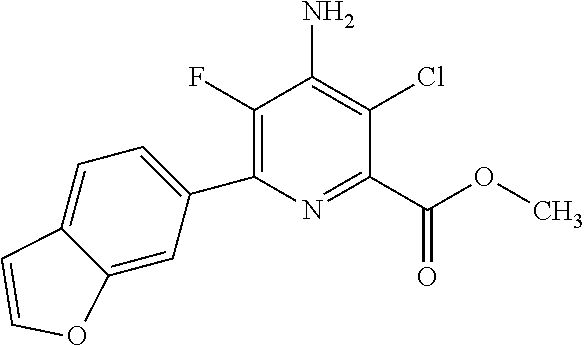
N1=C(C(=O)OC)C(Cl)=C(N)C(F)=C1C1=CC=C2C(=C1)OC=C2
